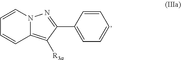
C1=CN2C(=C([R3a])C(C3=CC=CC=C3)=N2)C=C1
